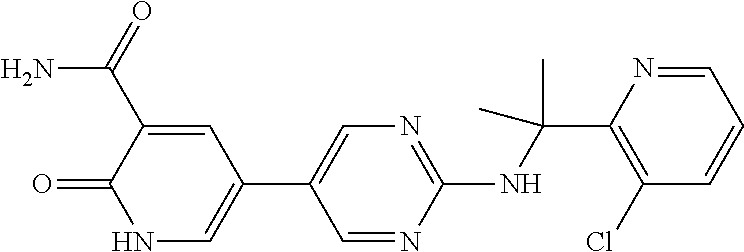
C1(NC(C2=C(Cl)C=CC=N2)(C)C)=NC=C(C2=CNC(=O)C(C(N)=O)=C2)C=N1
